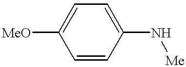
[MeO]C1=CC=C(N[Me])C=C1
